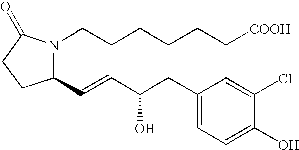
C1(C=CC(O)CC2=CC=C(O)C(Cl)=C2)N(CCCCCC[COOH])C(=O)CC1
